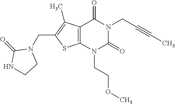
C12=C(N(CCOC)C(=O)N(CC#CC)C1=O)SC(CN1C(=O)NCC1)=C2C
